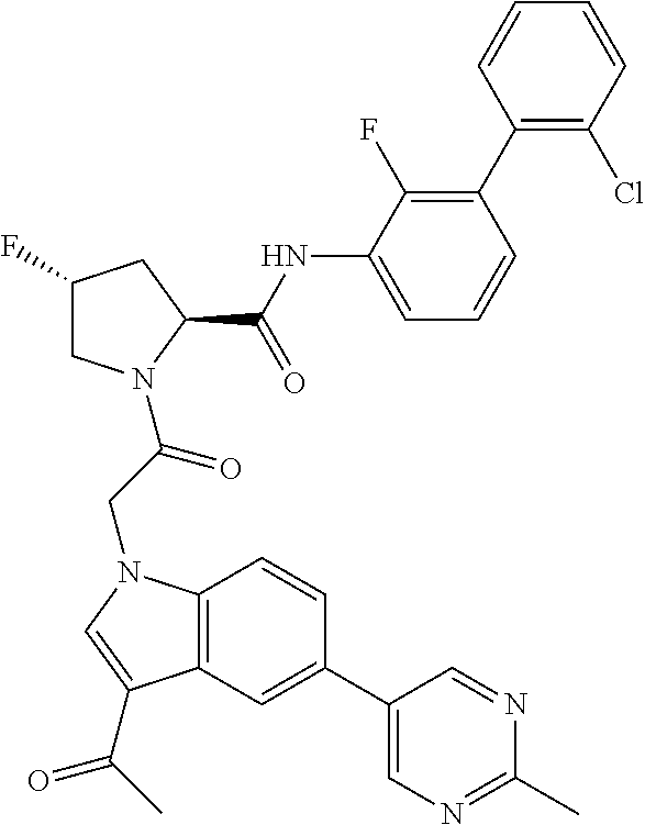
C1(C2=CC3=C(C=C2)N(CC(=O)N2CC(F)CC2C(NC2=CC=CC(C4=C(Cl)C=CC=C4)=C2F)=O)C=C3C(C)=O)=CN=C(C)N=C1
